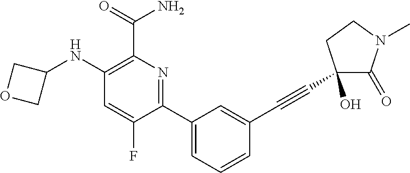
C1(C(=O)N)=C(NC2COC2)C=C(F)C(C2=CC=CC(C#CC3(O)C(=O)N(C)CC3)=C2)=N1
